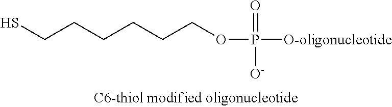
SCCCCCCOP([O-oligonucleotide])([O-])=O
